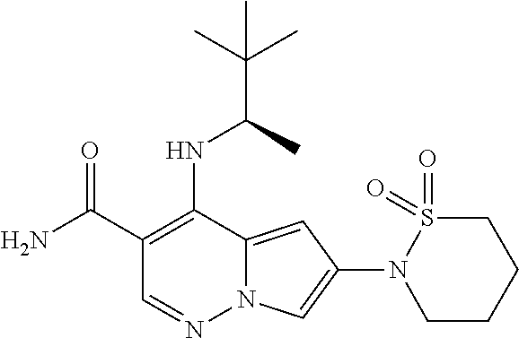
C1(C(=O)N)=C(NC(C)C(C)(C)C)C2=CC(N3CCCCS3(=O)=O)=CN2N=C1
